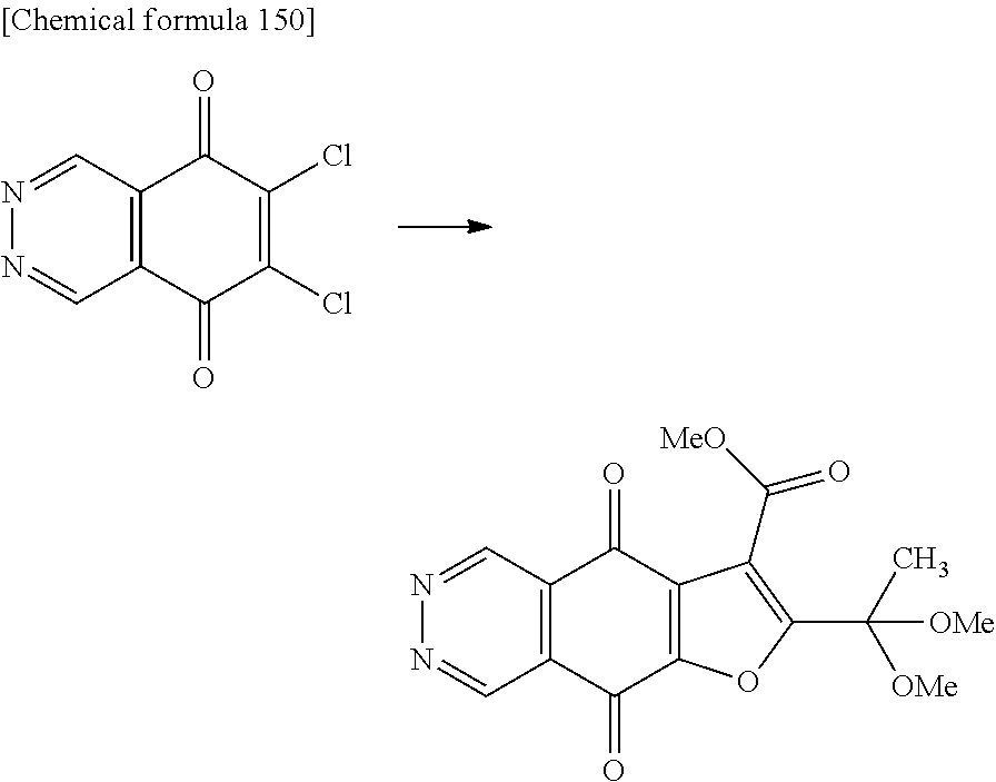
C12=C(C(=O)C3=C(C1=O)C(C([MeO])=O)=C(C([OMe])(C)[OMe])O3)C=NN=C2.C12=C(C(=O)C(Cl)=C(Cl)C1=O)C=NN=C2
